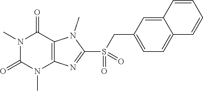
N1(C)C(=O)N(C)C2=C(C1=O)N(C)C(S(=O)(CC1=CC=C3C(=C1)C=CC=C3)=O)=N2
